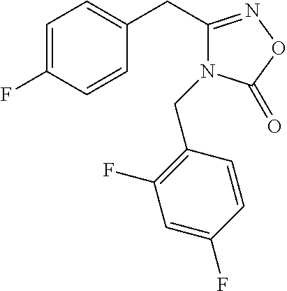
C1=C(F)C=CC(CC2=NOC(=O)N2CC2=C(F)C=C(F)C=C2)=C1
